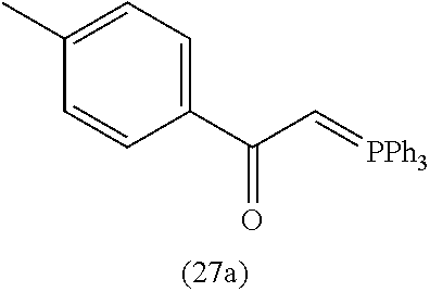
C(=O)(C1=CC=C(C)C=C1)C=[PPh3]
